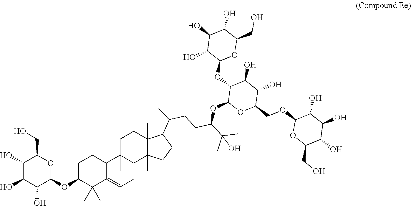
O(C1OC(CO)C(O)C(O)C1O)C1C(C)(C)C2=CCC3C(C)(C2CC1)CCC1(C)C3(C)CCC1C(CCC(OC1OC(COC2C(O)C(O)C(O)C(CO)O2)C(O)C(O)C1OC1OC(CO)C(O)C(O)C1O)C(C)(O)C)C
